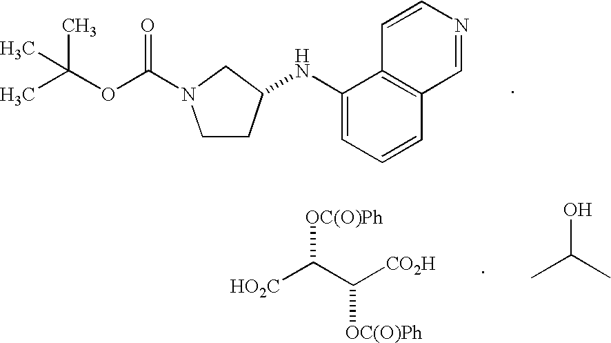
C1CC(NC2=CC=CC3=C2C=CN=C3)CN1C(OC(C)(C)C)=O.[HO2C]C(C([OC(O)Ph])[CO2H])[OC(O)Ph].CC(C)O
